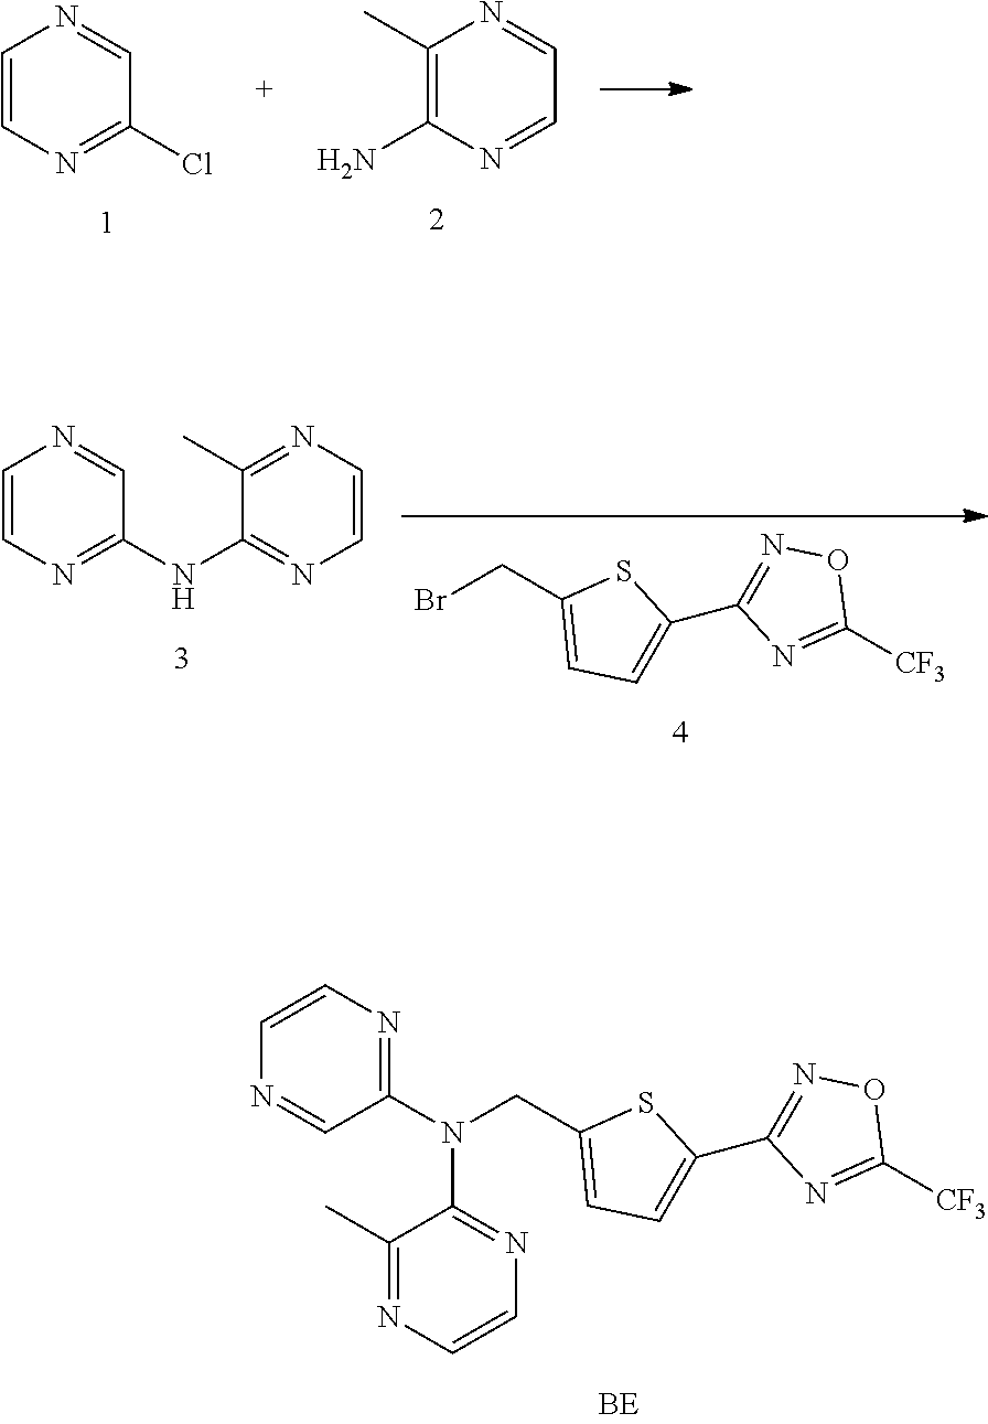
N1=C(N(CC2=CC=C(C3=NOC([CF3])=N3)S2)C2=NC=CN=C2C)C=NC=C1.C1=CN=C(Cl)C=N1.C1(C)=C(N)N=CC=N1.BrCC1=CC=C(C2=NOC([CF3])=N2)S1.C1=CN=C(NC2=NC=CN=C2C)C=N1
